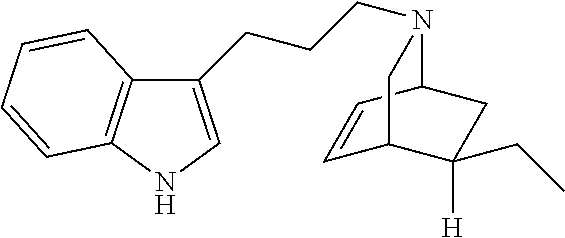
C(N1C2C=CC(C([H])(CC)C2)C1)CCC1=CNC2=C1C=CC=C2
